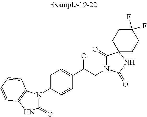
C1(C(CN2C(=O)C3(NC2=O)CCC(F)(F)CC3)=O)=CC=C(N2C(=O)NC3=C2C=CC=C3)C=C1
